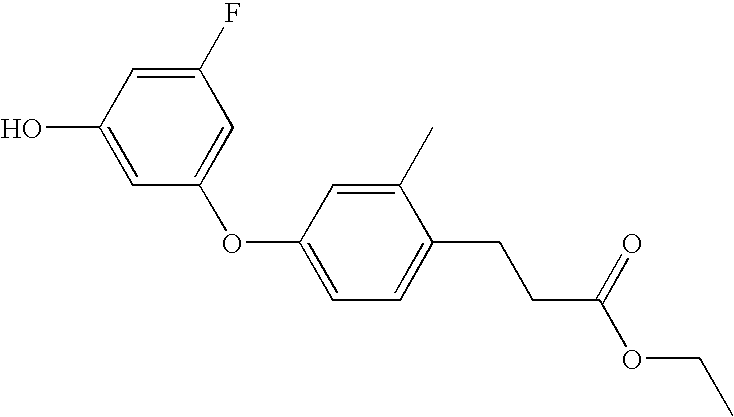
C1(O)=CC(OC2=CC=C(CCC(OCC)=O)C(C)=C2)=CC(F)=C1
